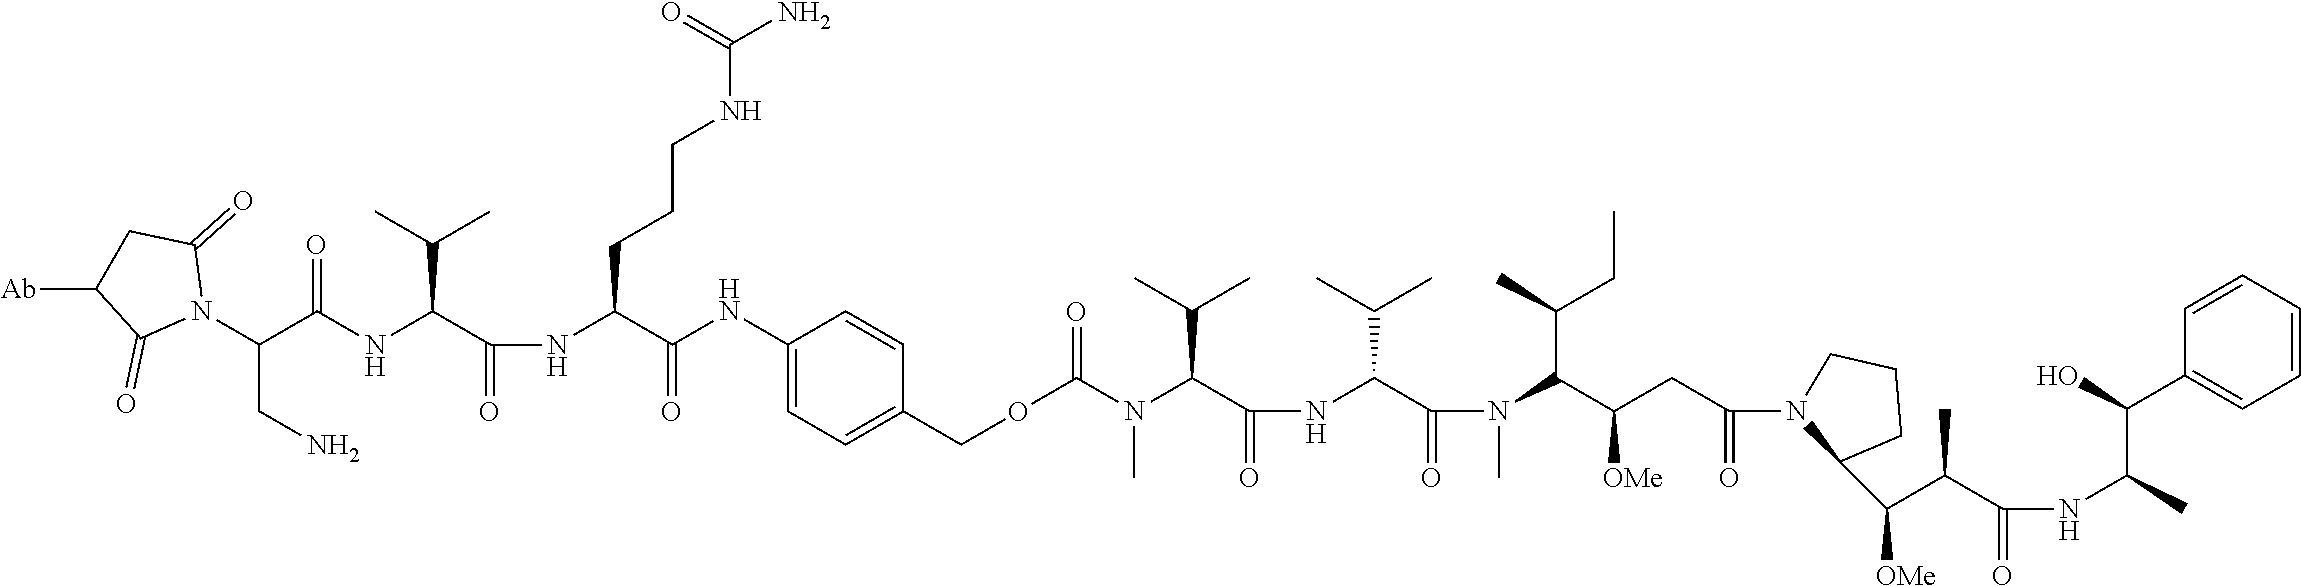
C(C(NC(C(NC(CCCNC(N)=O)C(NC1=CC=C(COC(=O)N(C(C(NC(C(N(C)C(C([OMe])CC(N2C(C(C(C(NC(C)C(O)C3=CC=CC=C3)=O)C)[OMe])CCC2)=O)C(C)CC)=O)C(C)C)=O)C(C)C)C)C=C1)=O)=O)C(C)C)=O)(N1C(=O)CC([Ab])C1=O)CN
